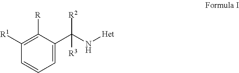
C1=C(C(N[Het])([R2])[R3])C([R])=C([R1])C=C1
